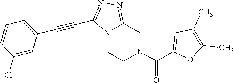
N12CCN(C(C3=CC(C)=C(C)O3)=O)CC1=NN=C2C#CC1=CC=CC(Cl)=C1
